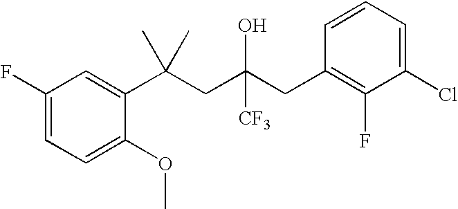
C1=C(OC)C(C(CC(CC2=C(F)C(Cl)=CC=C2)([CF3])O)(C)C)=CC(F)=C1
